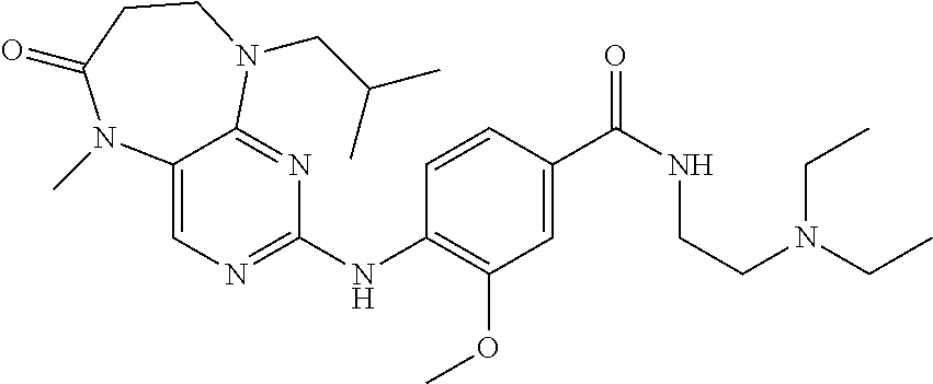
C1=CC(NC2=NC=C3C(=N2)N(CC(C)C)CCC(=O)N3C)=C(OC)C=C1C(NCCN(CC)CC)=O
